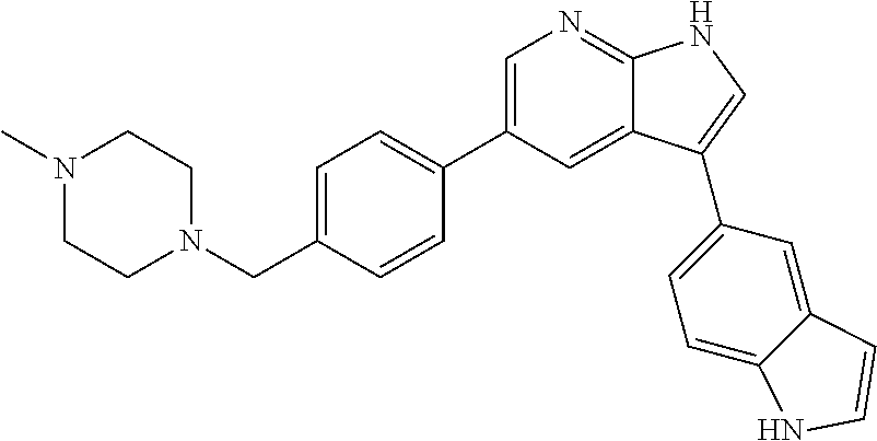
C1=C(C2=CC=C(CN3CCN(C)CC3)C=C2)C=C2C(=N1)NC=C2C1=CC=C2C(=C1)C=CN2
